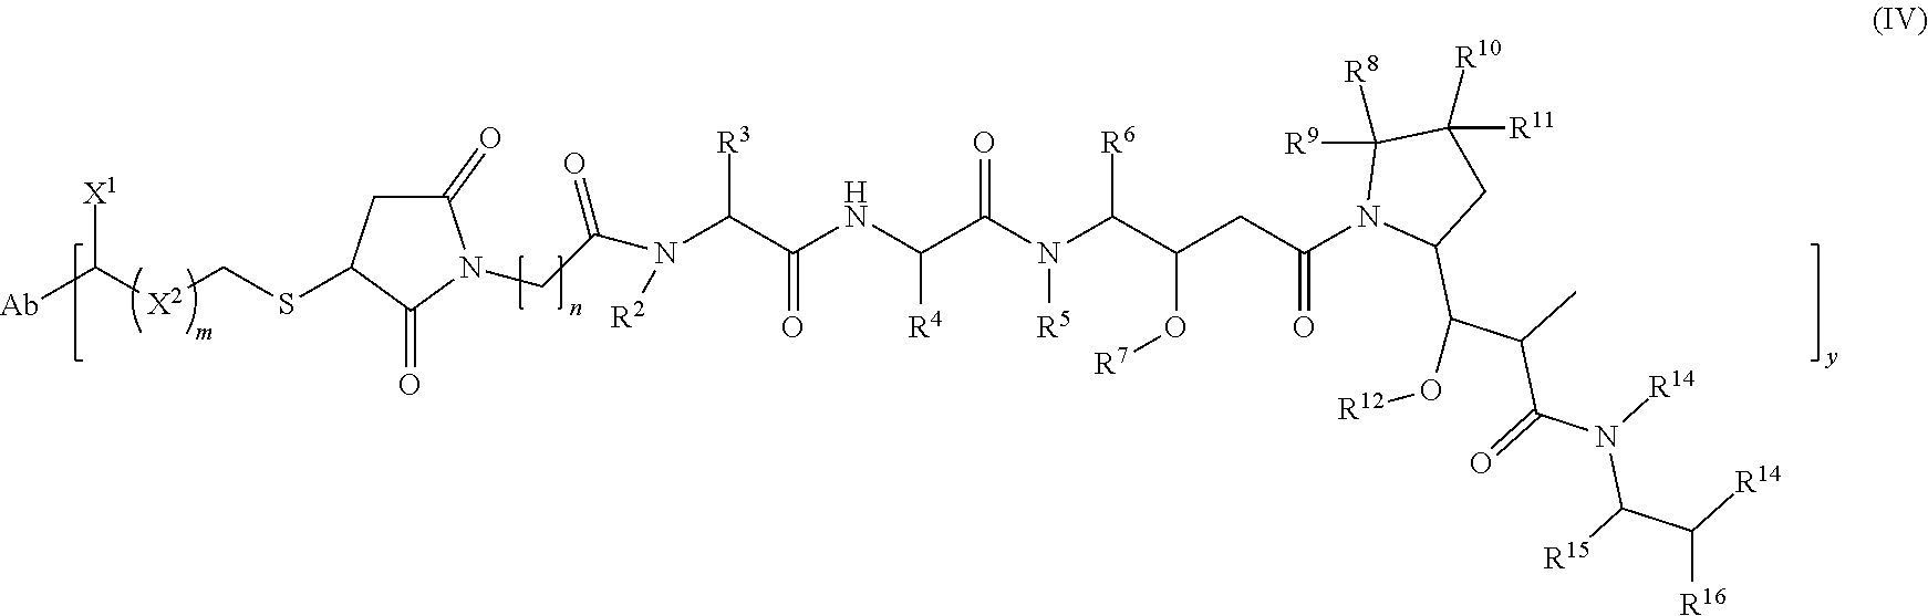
[X1]C([X2]CSC1CC(=O)N(CC(N([R2])C(C(=O)NC([R4])C(=O)N([R5])C(C(O[R7])CC(=O)N2C(C(C(C)C(N(C(C([R14])[R16])[R15])[R14])=O)O[R12])CC([R11])([R10])C2([R9])[R8])[R6])[R3])=O)C1=O)[Ab]
